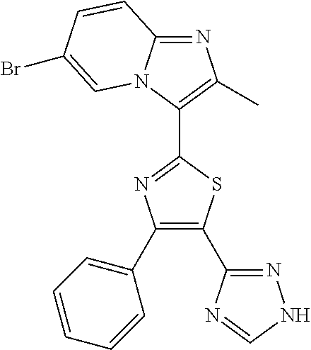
N1=C2N(C(C3=NC(C4=CC=CC=C4)=C(C4=NNC=N4)S3)=C1C)C=C(Br)C=C2
